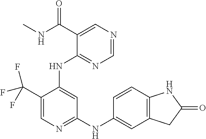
C1(C(F)(F)F)=CN=C(NC2=CC3=C(C=C2)NC(=O)C3)C=C1NC1=NC=NC=C1C(=O)NC
